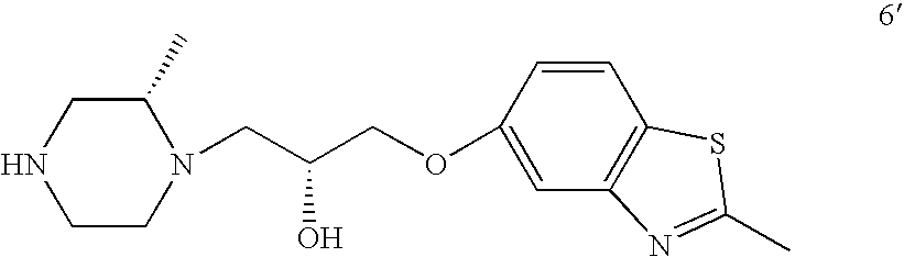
C1=CC(OCC(CN2C(C)CNCC2)O)=CC2=C1SC(C)=N2
